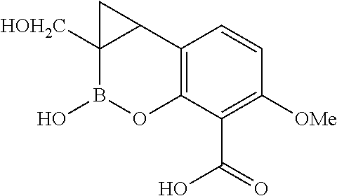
C12=C(C(C(=O)O)=C([OMe])C=C1)OB(O)C1([HOH2C])C2C1
